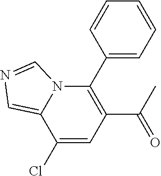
C1(Cl)=CC(C(C)=O)=C(C2=CC=CC=C2)N2C1=CN=C2
